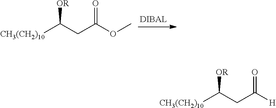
[CH3(CH2)10]C(CC(OC)=O)[OR].[CH3(CH2)10]C(CC([H])=O)[OR]
